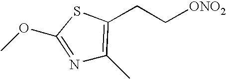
N1=C(OC)SC(CC[ONO2])=C1C
